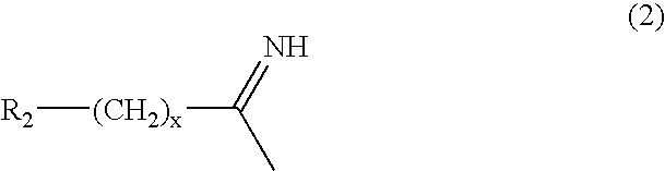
[R2][(CH2)x]C(=N)C
